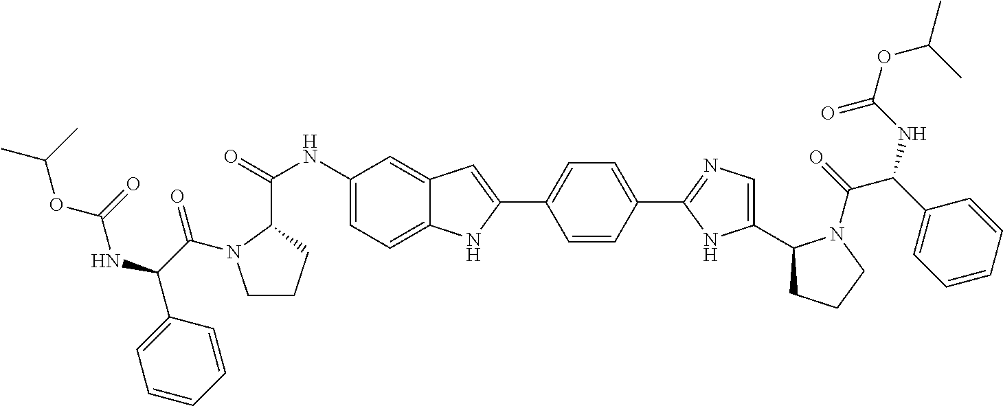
C1(NC(=O)C2N(C(C(NC(OC(C)C)=O)C3=CC=CC=C3)=O)CCC2)=CC=C2C(=C1)C=C(C1=CC=C(C3=NC=C(C4CCCN4C(=O)C(C4=CC=CC=C4)NC(OC(C)C)=O)N3)C=C1)N2
